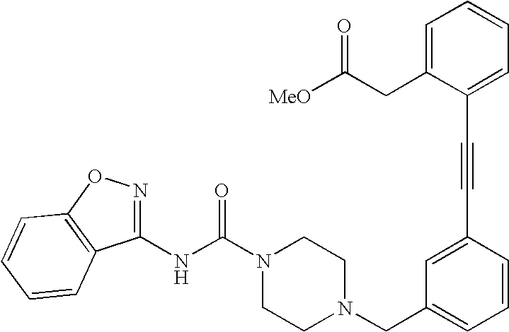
N(C(N1CCN(CC2=CC=CC(C#CC3=CC=CC=C3CC([MeO])=O)=C2)CC1)=O)C1=NOC2=C1C=CC=C2
